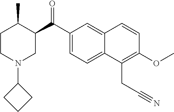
C1(C(=O)C2C(C)CCN(C3CCC3)C2)=CC=C2C(=C1)C=CC(OC)=C2CC#N
